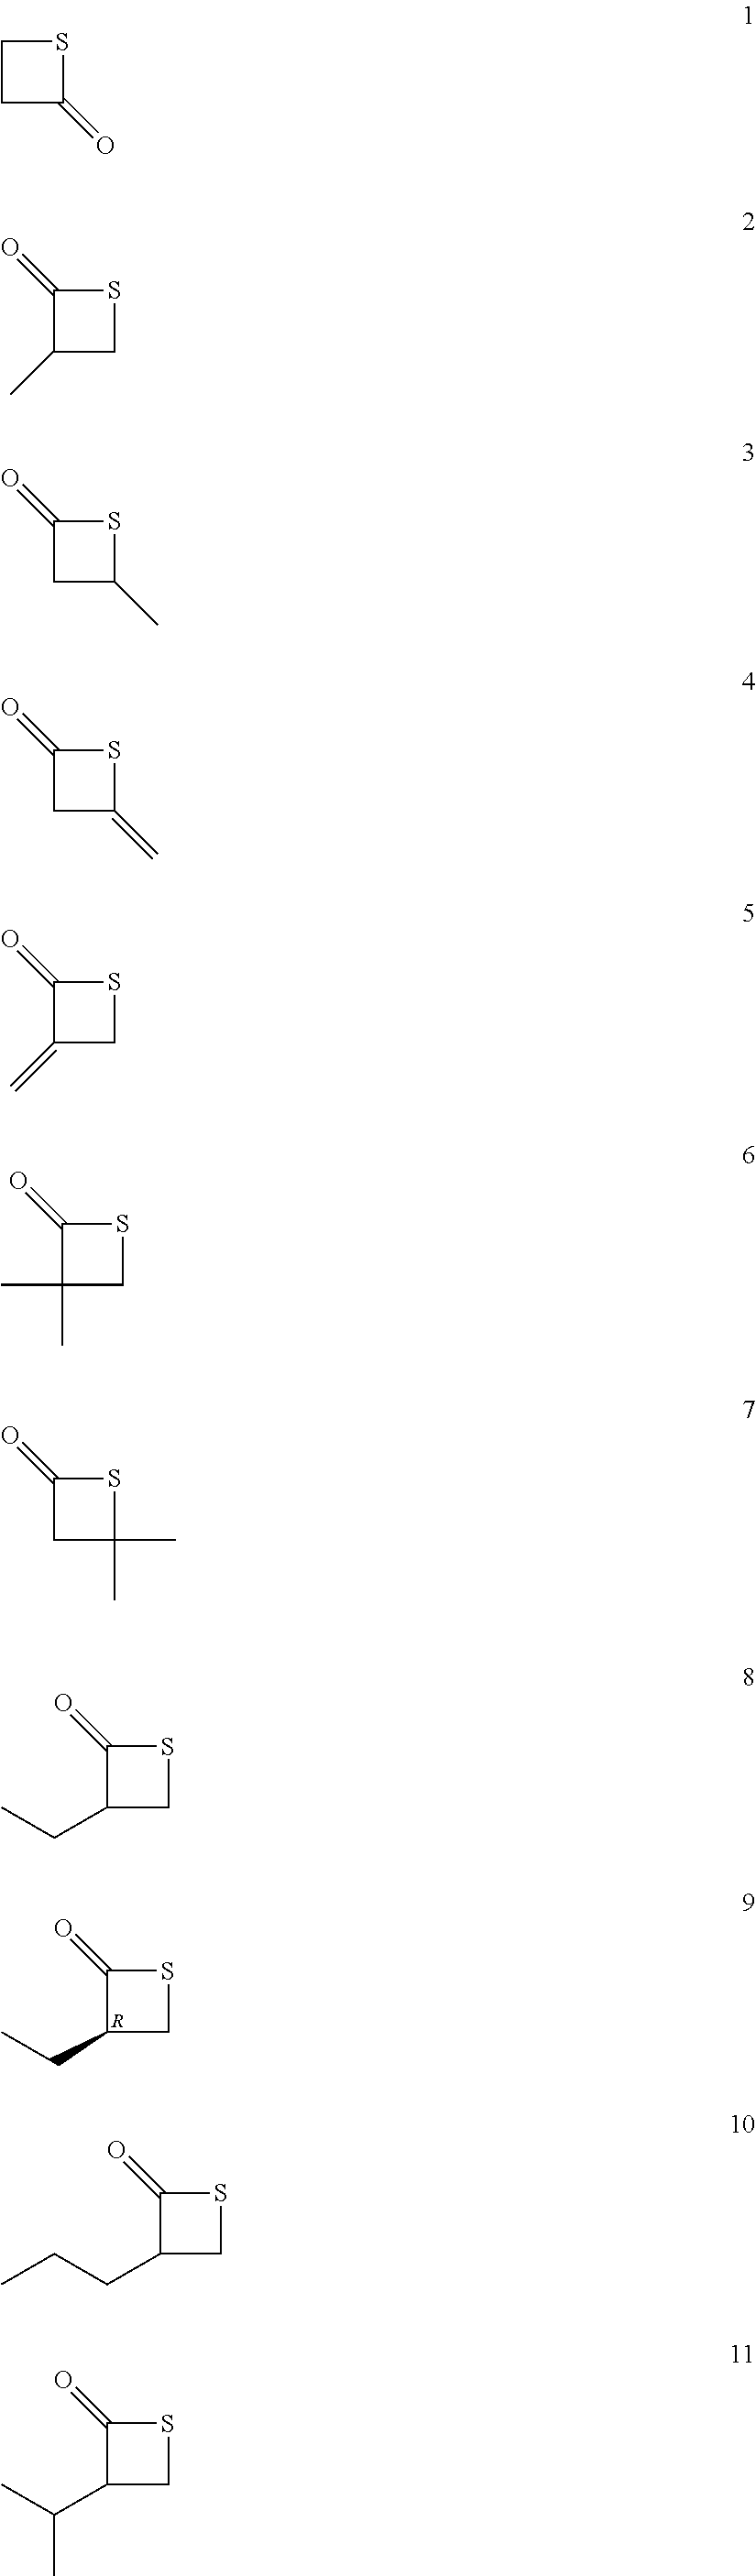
C1(=O)C(CC)CS1.[R].C1CC(=O)S1.C1(=O)C(C)CS1.C1(=O)CC(C)S1.C1(=O)CC(=C)S1.C1(=O)C(=C)CS1.C1(=O)C(C)(C)CS1.C1(=O)CC(C)(C)S1.C1(=O)C(CC)CS1.C1(=O)C(CCC)CS1.C1(=O)C(C(C)C)CS1
